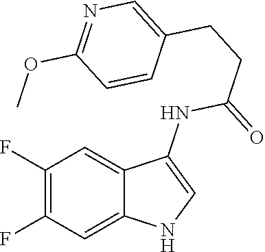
C1(F)=C(F)C=C2C(=C1)C(NC(=O)CCC1=CN=C(OC)C=C1)=CN2
